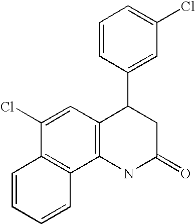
C12=C(NC(=O)CC1C1=CC(Cl)=CC=C1)C1=C(C(Cl)=C2)C=CC=C1
